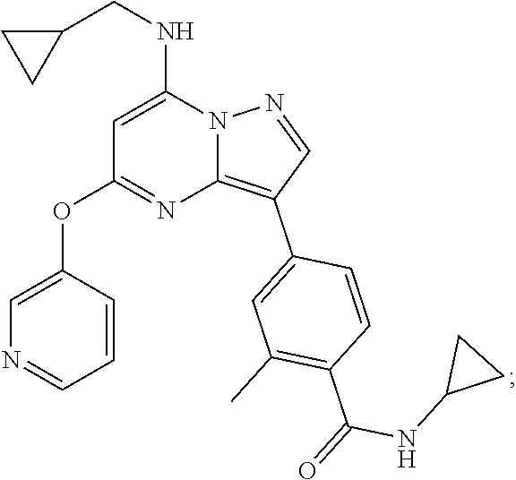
C1(NC(C2=C(C)C=C(C3=C4N=C(OC5=CN=CC=C5)C=C(NCC5CC5)N4N=C3)C=C2)=O)CC1
